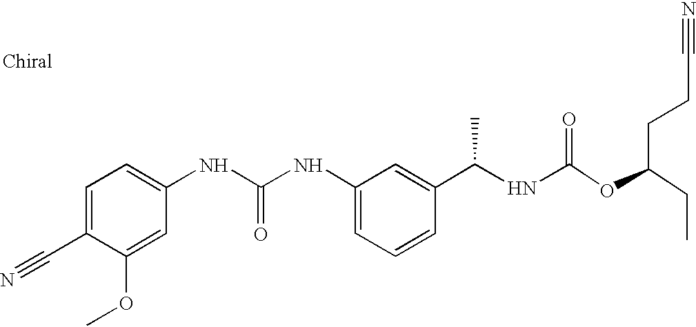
C1=C(C#N)C(OC)=CC(NC(=O)NC2=CC=CC(C(C)NC(=O)OC(CC)CCC#N)=C2)=C1
